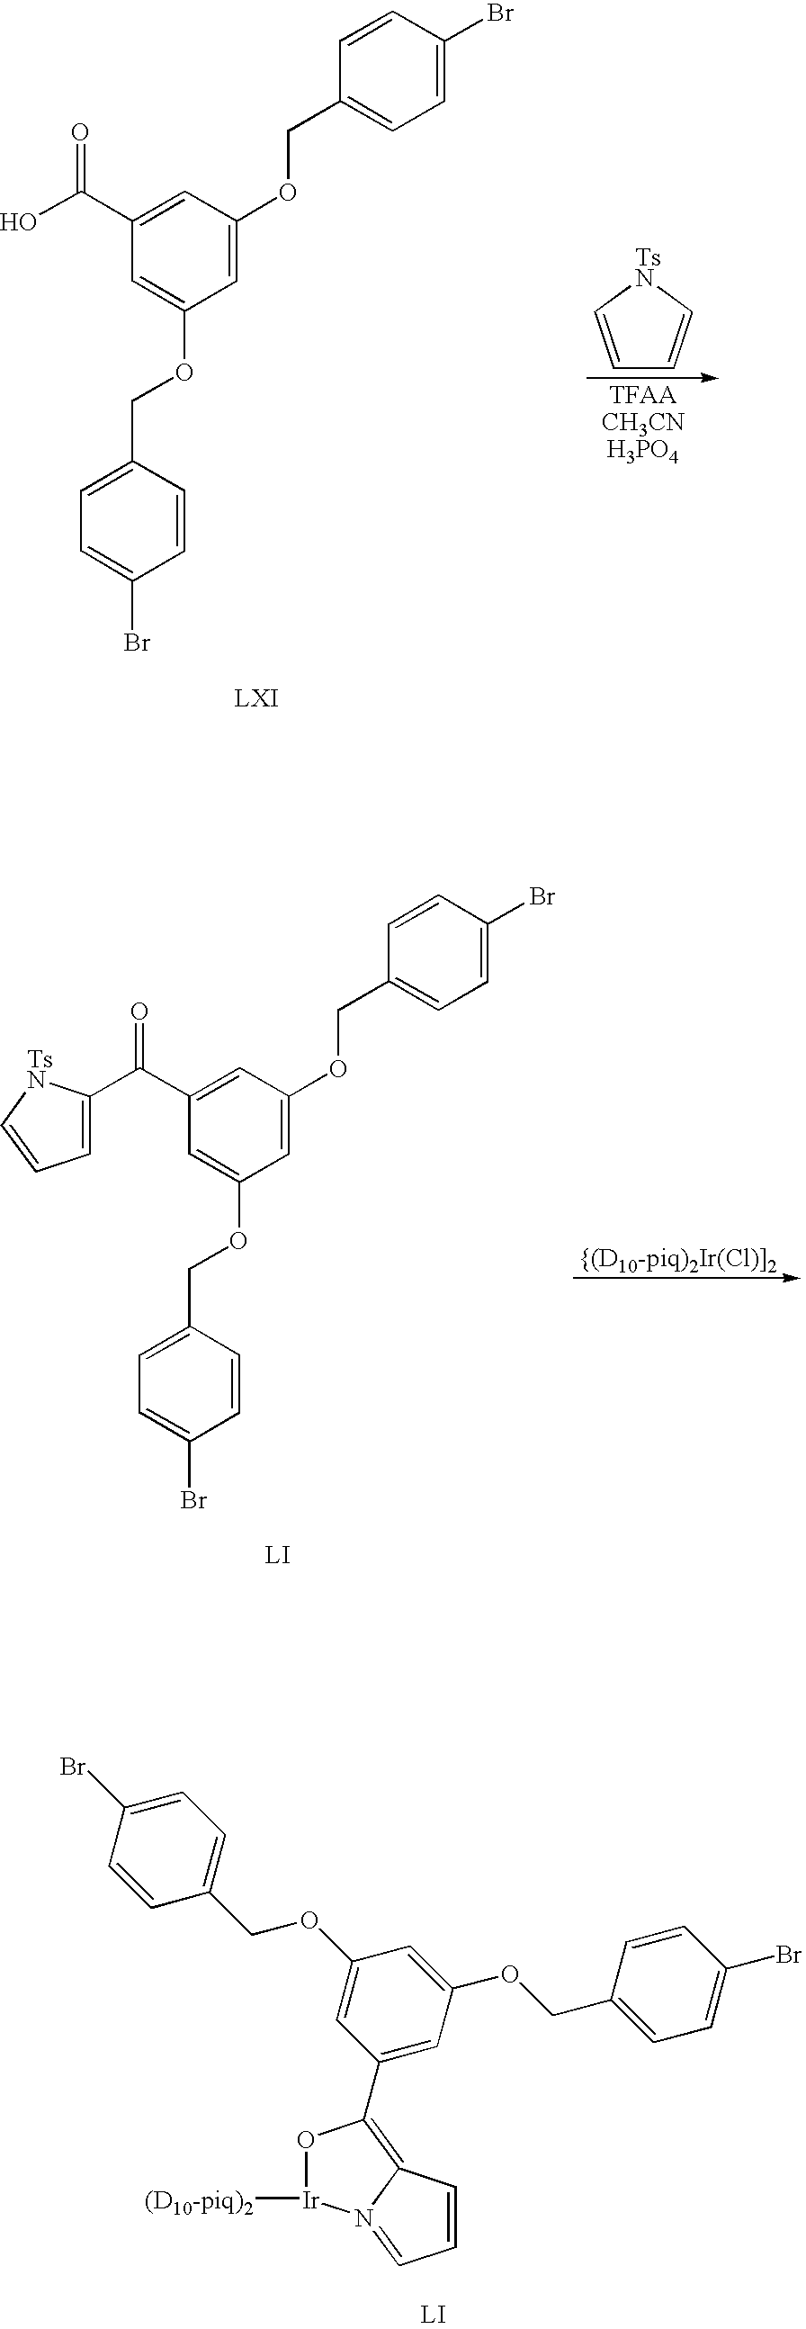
C1=C(Br)C=CC(COC2=CC(OCC3=CC=C(Br)C=C3)=CC(C(=O)O)=C2)=C1.[LXI].C1=C[TsN]C=C1.[LI].C1=C(Br)C=CC(COC2=CC(OCC3=CC=C(Br)C=C3)=CC(C(=O)C3=CC=C[TsN]3)=C2)=C1.C1(COC2=CC(C3=C4N(=CC=C4)[Ir]([(D10-piq)2])O3)=CC(OCC3=CC=C(Br)C=C3)=C2)=CC=C(Br)C=C1
